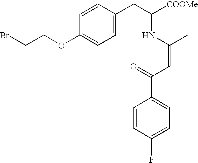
C1=CC(OCCBr)=CC=C1CC([COOMe])NC(C)=CC(=O)C1=CC=C(F)C=C1
